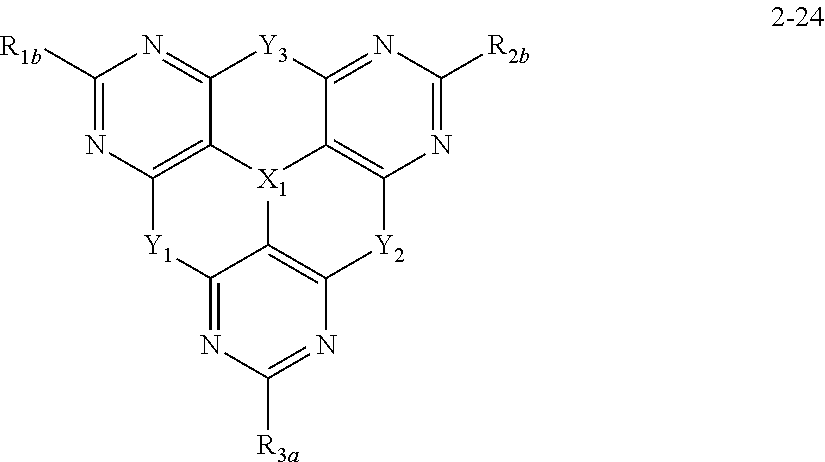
C12=C3C(=NC([R3a])=N1)[Y1]C1=C4[X1]3C3=C([Y2]2)N=C([R2b])N=C3[Y3]C4=NC([R1b])=N1
